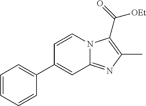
C1=CN2C(=NC(C)=C2C(=O)[OEt])C=C1C1=CC=CC=C1
